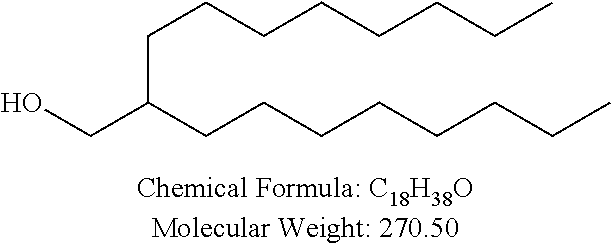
OCC(CCCCCCCC)CCCCCCCC
